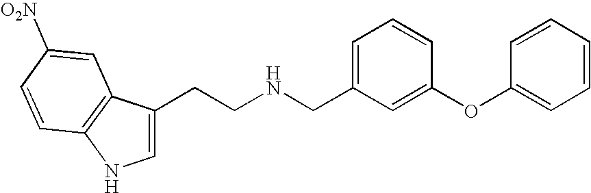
C1=C(CCNCC2=CC=CC(OC3=CC=CC=C3)=C2)C2=C(N1)C=CC([O2N])=C2
